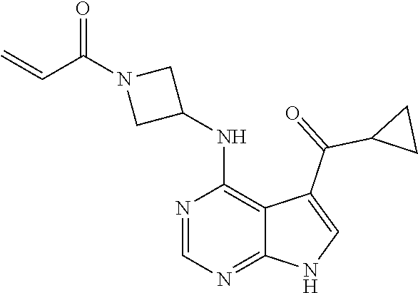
N1=CN=C2C(=C1NC1CN(C(C=C)=O)C1)C(C(C1CC1)=O)=CN2
